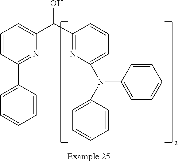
C1=CC(C2=CC=CC=C2)=NC(C(O)C2=NC(N(C3=CC=CC=C3)C3=CC=CC=C3)=CC=C2)=C1
